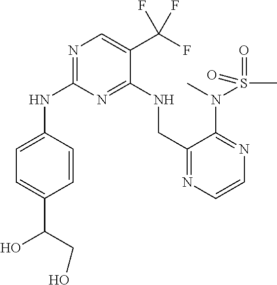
N1=C(NC2=CC=C(C(CO)O)C=C2)N=C(NCC2=NC=CN=C2N(C)S(=O)(C)=O)C(C(F)(F)F)=C1
